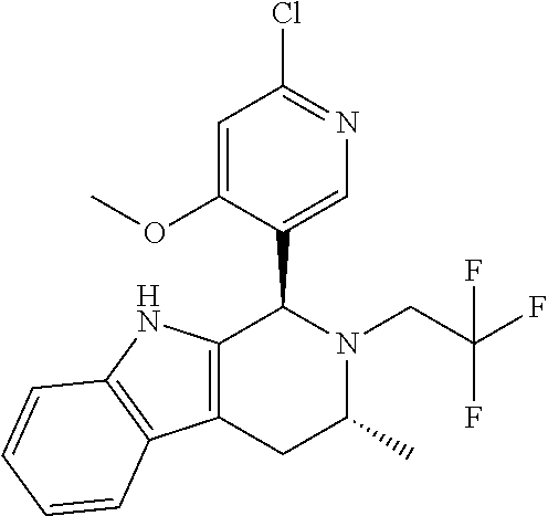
C1=C(OC)C(C2C3=C(CC(C)N2CC(F)(F)F)C2=C(N3)C=CC=C2)=CN=C1Cl
